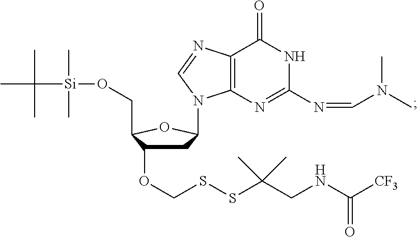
CC(C)(C)[Si](C)(C)OCC1OC(N2C3=C(N=C2)C(=O)NC(N=CN(C)C)=N3)CC1OCSSC(CNC([CF3])=O)(C)C
